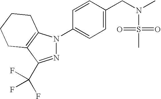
N1=C(C(F)(F)F)C2=C(N1C1=CC=C(CN(S(=O)(=O)C)C)C=C1)CCCC2
